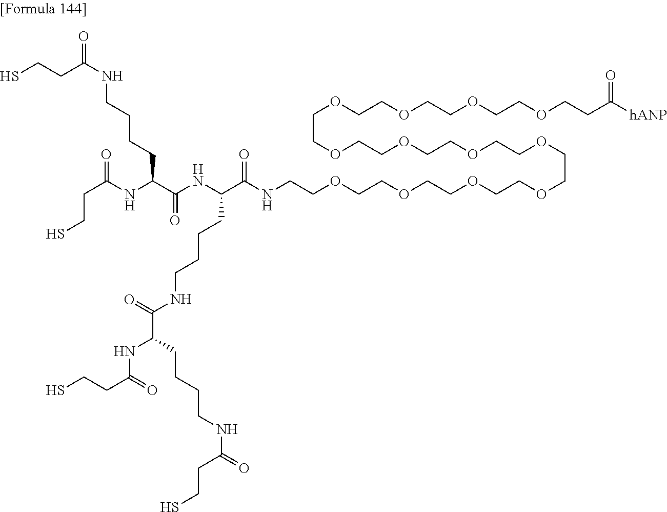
SCCC(=O)NCCCCC(NC(=O)CCS)C(=O)NC(CCCCNC(=O)C(NC(=O)CCS)CCCCNC(=O)CCS)C(=O)NCCOCCOCCOCCOCCOCCOCCOCCOCCOCCOCCOCCOCCC([hANP])=O
